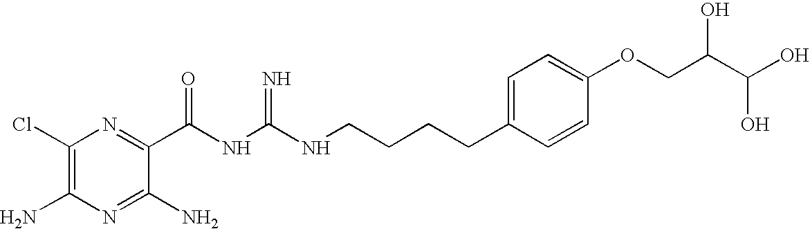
C1(Cl)=C(N)N=C(N)C(C(NC(NCCCCC2=CC=C(OCC(C(O)O)O)C=C2)=N)=O)=N1
